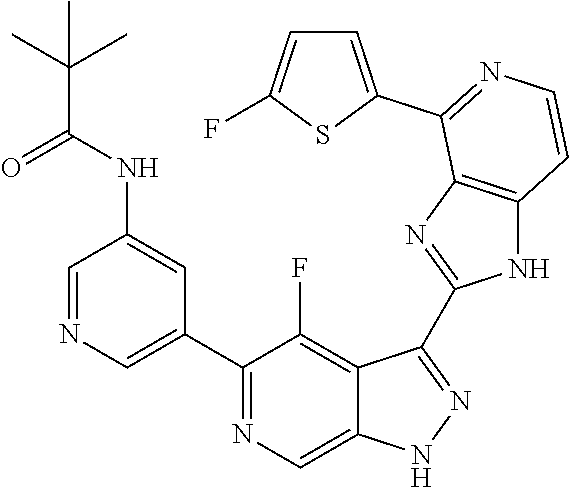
C1=NC=C(C2=NC=C3C(=C2F)C(C2=NC4=C(N2)C=CN=C4C2=CC=C(F)S2)=NN3)C=C1NC(C(C)(C)C)=O
